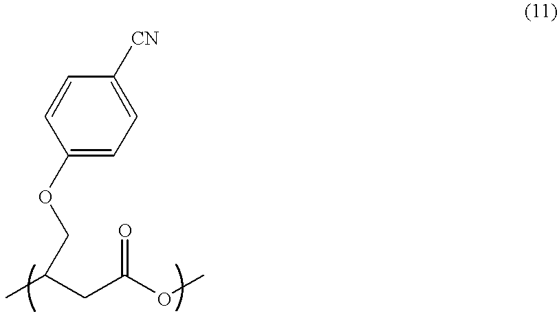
C1(OCC(C)CC(OC)=O)=CC=C([CN])C=C1
